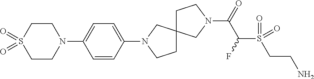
C1CN(C2=CC=C(N3CCS(=O)(=O)CC3)C=C2)CC12CCN(C(=O)C(S(CCN)(=O)=O)F)C2
